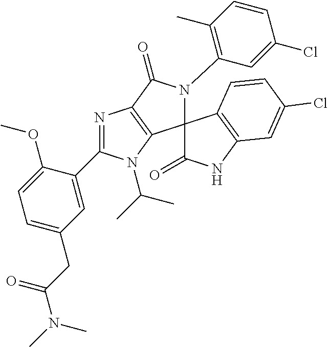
C1=C(C2=NC3=C(N2C(C)C)C2(N(C4=C(C)C=CC(Cl)=C4)C3=O)C(=O)NC3=C2C=CC(Cl)=C3)C(OC)=CC=C1CC(N(C)C)=O
